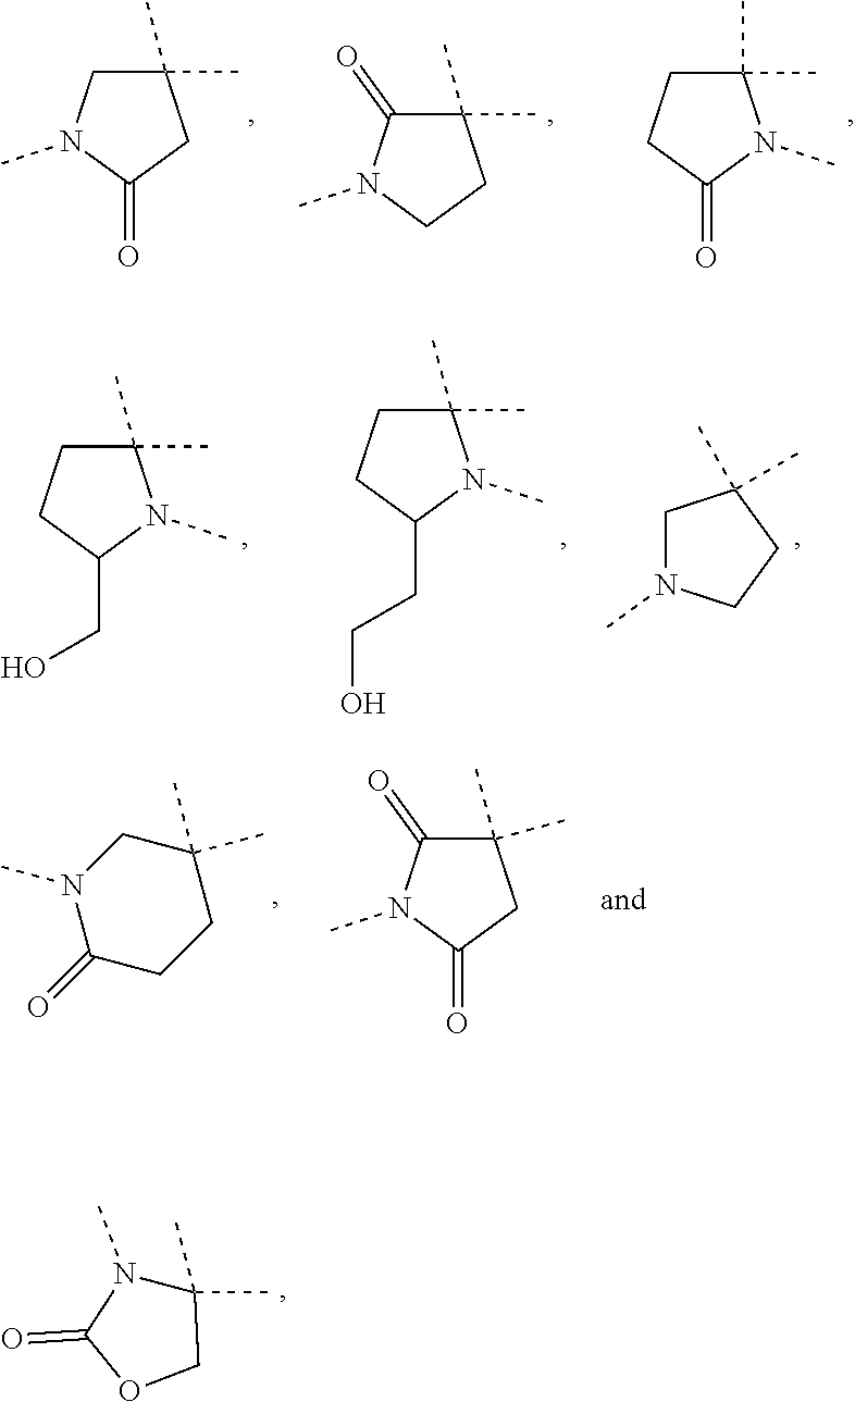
C1(C)(C)CN(C)C(=O)C1.C1(C)(C)C(=O)N(C)CC1.C1(C)(C)CCC(=O)N1C.C1(C)(C)CCC(CO)N1C.C1(C)(C)CCC(CCO)N1C.C1N(C)CCC1(C)C.N1(C)C(=O)CCC(C)(C)C1.C1(C)(C)C(=O)N(C)C(=O)C1.C1(C)(C)N(C)C(=O)OC1
